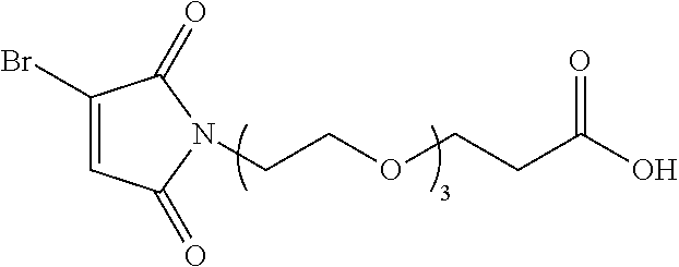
C1(Br)=CC(=O)N(CCOCCC(O)=O)C1=O
